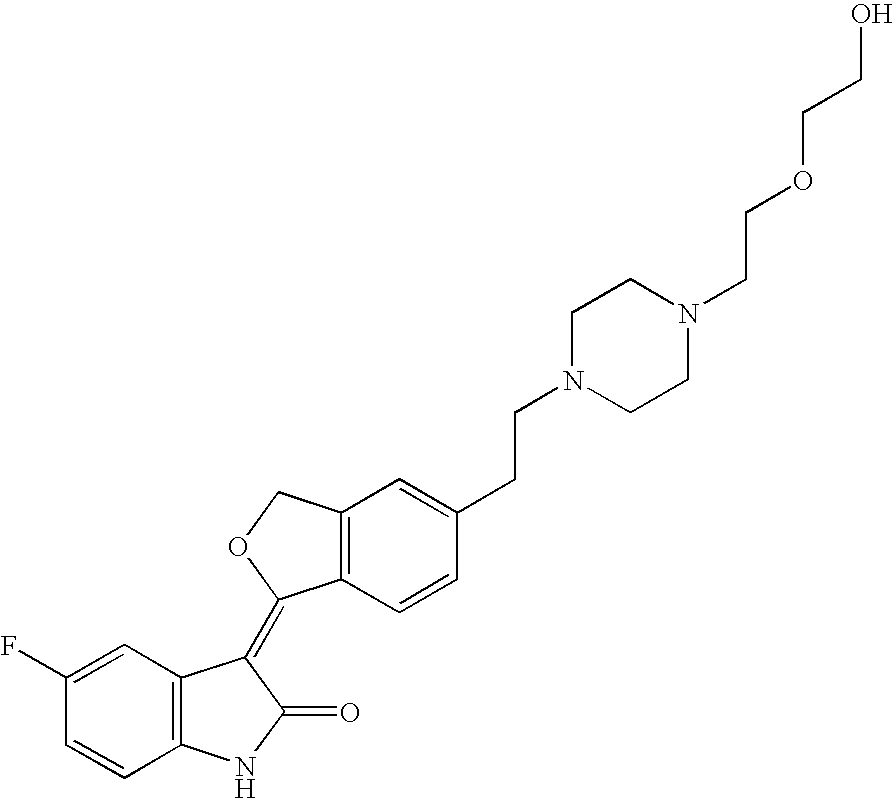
C1=C(F)C=CC2=C1C(=C1C3=C(CO1)C=C(CCN1CCN(CCOCCO)CC1)C=C3)C(=O)N2
